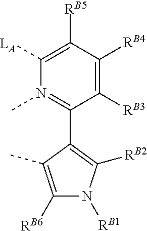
C1([LA])=C([RB5])C([RB4])=C([RB3])C(C2=C([RB2])N([RB1])C([RB6])=C2C)=N1C
